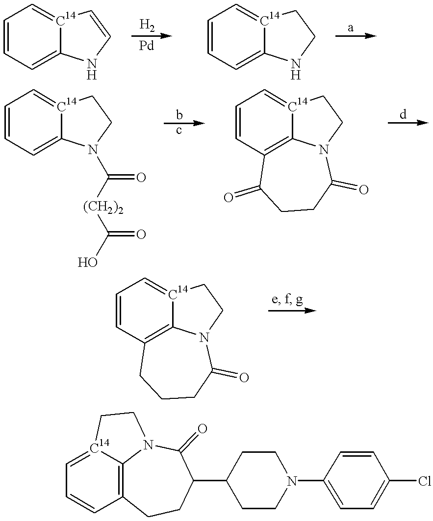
C1=CC=C2[C14](=C1)C=CN2.C1=CC=C2[C14](=C1)CCN2.C1=CC=C2[C14](=C1)CCN2C([(CH2)2]C(O)=O)=O.C1=CC2=C3[C14](=C1)CCN3C(=O)CCC2=O.C1=CC2=C3[C14](=C1)CCN3C(=O)CCC2.C1=CC2=C3[C14](=C1)CCN3C(=O)C(C1CCN(C3=CC=C(Cl)C=C3)CC1)CC2
